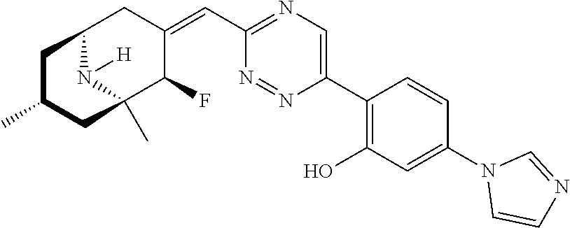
C12N([H])C(C)(C(F)C(=CC3=NC=C(C4=C(O)C=C(N5C=CN=C5)C=C4)N=N3)C1)CC(C)C2
